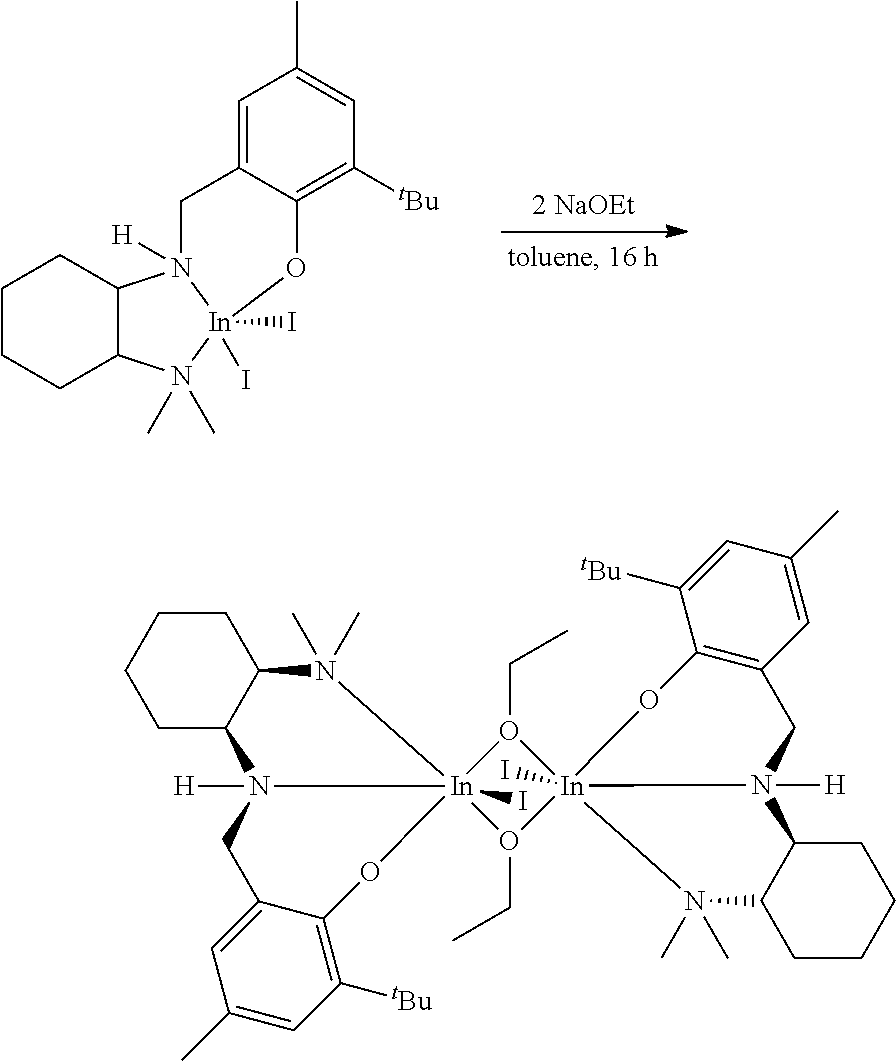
C1CCC2C(C1)N1([H])[In](I)(I)(N2(C)C)OC2=C([tBu])C=C(C)C=C2C1.O1(CC)[In]23(I)(O(CC)[In]145(I)N([H])(C1CCCCC1N4(C)C)CC1=C(C([tBu])=CC(C)=C1)O5)N([H])(C1CCCCC1N2(C)C)CC1=CC(C)=CC([tBu])=C1O3
